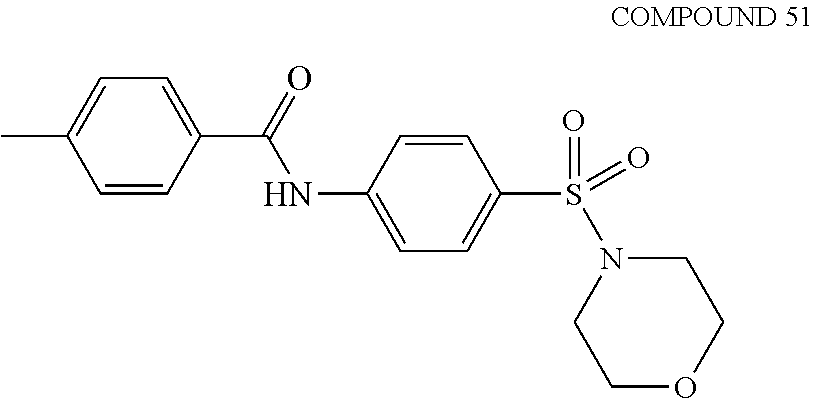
C1=CC(C(=O)NC2=CC=C(S(N3CCOCC3)(=O)=O)C=C2)=CC=C1C
